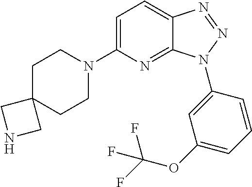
C1=C(N2CCC3(CC2)CNC3)N=C2C(=C1)N=NN2C1=CC(OC(F)(F)F)=CC=C1
